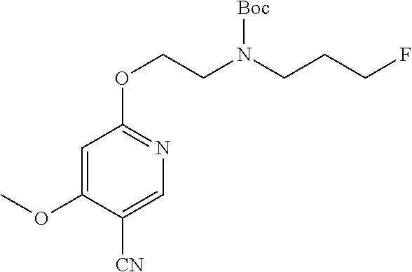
C1=C(OC)C([CN])=CN=C1OCCN(CCCF)[Boc]
